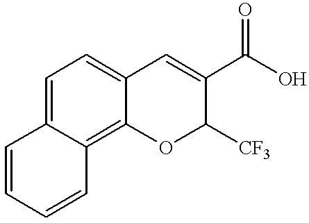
C12=CC=C3C(=C1C=CC=C2)OC([CF3])C(C(O)=O)=C3
